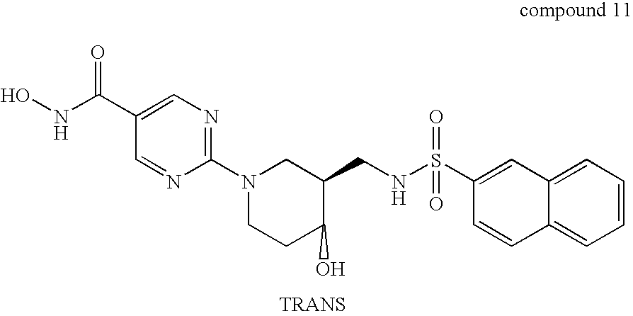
C1(S(NCC2CN(C3=NC=C(C(NO)=O)C=N3)CCC2O)(=O)=O)=CC2=CC=CC=C2C=C1
